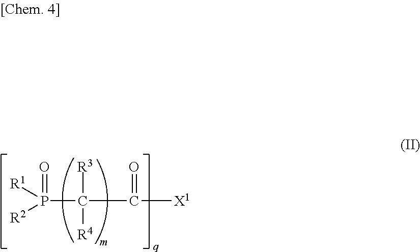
P(C(C([X1])=O)([R3])[R4])([R1])([R2])=O
